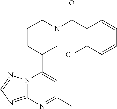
N12C(=NC=N1)N=C(C)C=C2C1CN(C(=O)C2=C(Cl)C=CC=C2)CCC1
